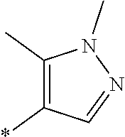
C1(C)=C(*)C=NN1C
